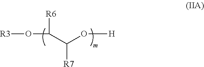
[R3]OC([R6])C(O[H])[R7]
